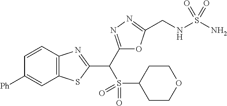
C12=C(C=CC([Ph])=C1)N=C(C(C1=NN=C(CNS(N)(=O)=O)O1)S(C1CCOCC1)(=O)=O)S2
